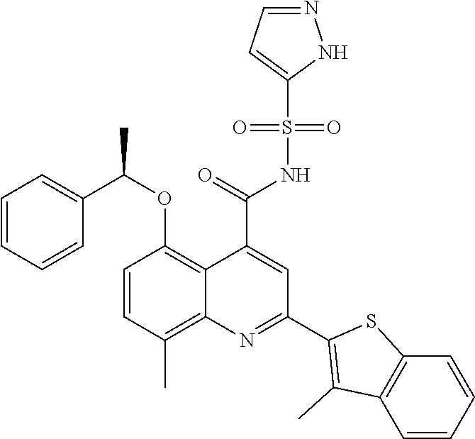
C1=CC(C)=C2C(=C1OC(C1=CC=CC=C1)C)C(C(=O)NS(C1=CC=NN1)(=O)=O)=CC(C1=C(C)C3=C(S1)C=CC=C3)=N2
